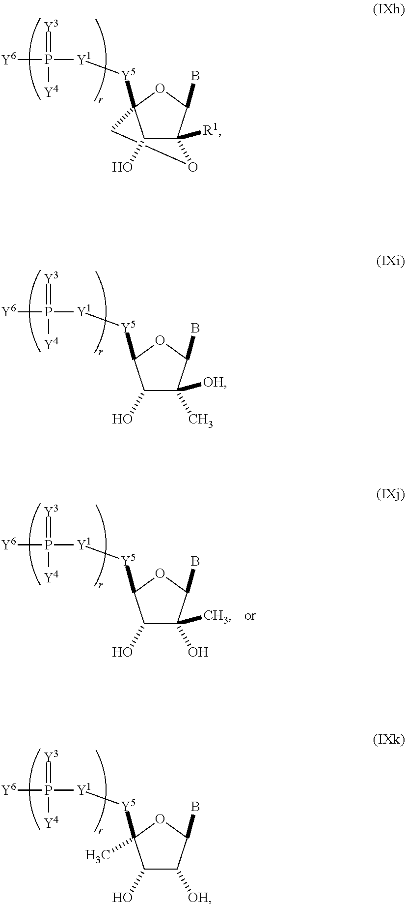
C12([R1])C(B)OC([Y5][Y1]P(=[Y3])([Y4])[Y6])(CO1)C2O.C1(O)C(C)([OH])C(B)OC1[Y5][Y1]P(=[Y3])([Y4])[Y6].C1(O)C([OH])C(B)OC1([Y5][Y1]P(=[Y3])([Y4])[Y6])C.C1(O)C(O)(C)C(B)OC1[Y5][Y1]P(=[Y3])([Y4])[Y6]
